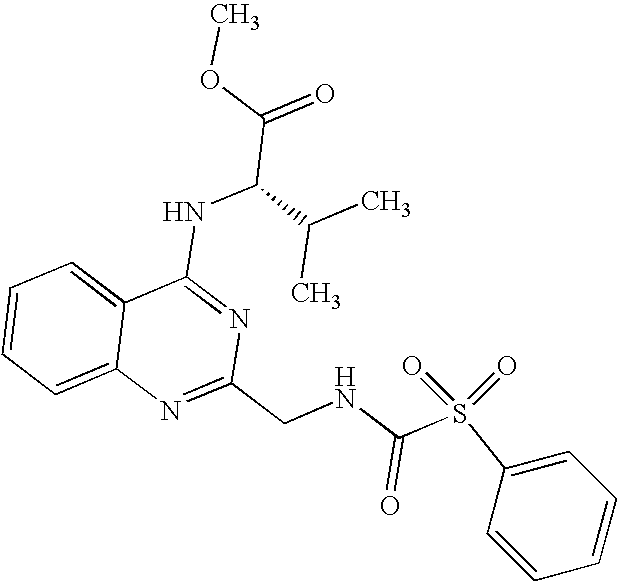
C12=CC=CC=C1N=C(CNC(S(C1=CC=CC=C1)(=O)=O)=O)N=C2NC(C(=O)OC)C(C)C
